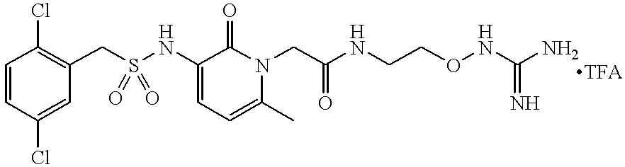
C1=CC(Cl)=CC(CS(NC2=CC=C(C)N(CC(NCCONC(N)=N)=O)C2=O)(=O)=O)=C1Cl.[TFA]
